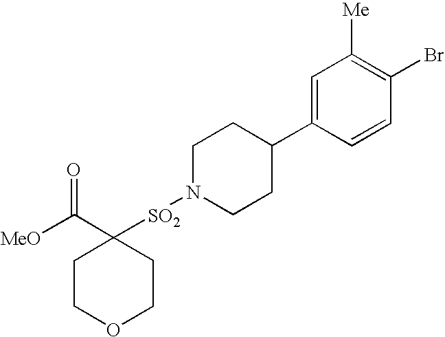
[SO2](N1CCC(C2=CC([Me])=C(Br)C=C2)CC1)C1(C([MeO])=O)CCOCC1
